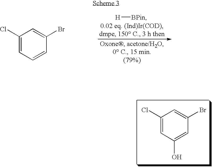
C1(Cl)=CC(O)=CC(Br)=C1.[H][BPin].C1(Cl)=CC=CC(Br)=C1
